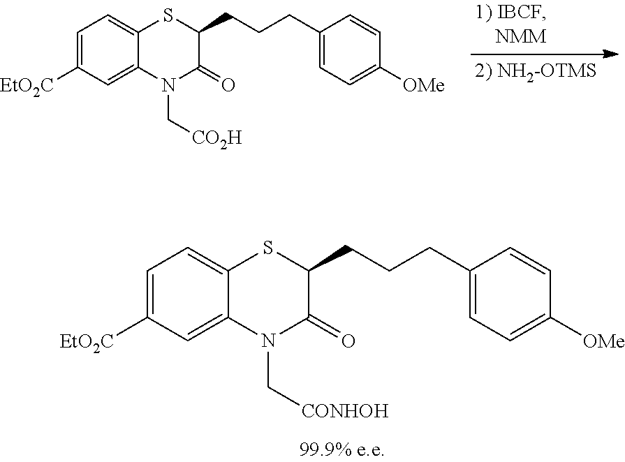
C1=C([EtO2C])C=C2C(=C1)SC(CCCC1=CC=C([OMe])C=C1)C(=O)N2C[CO2H].C1=C([EtO2C])C=C2C(=C1)SC(CCCC1=CC=C([OMe])C=C1)C(=O)N2C[CONHOH]
